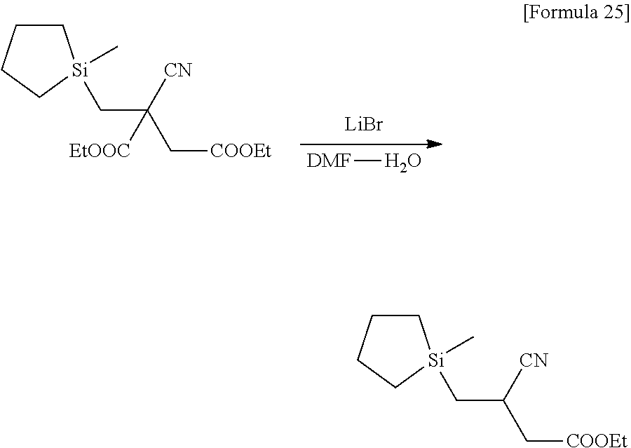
[LiBr].C(C(C[COOEt])([CN])[EtOOC])[Si]1(C)CCCC1.[DMF]O.C(C(C[COOEt])[CN])[Si]1(C)CCCC1
